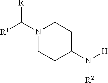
N1(C([R1])[R])CCC(N([H])[R2])CC1
